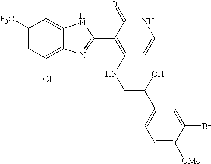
C1(Cl)=C2C(=CC([F3C])=C1)NC(C1=C(NCC(C3=CC=C([OMe])C(Br)=C3)O)C=CNC1=O)=N2
